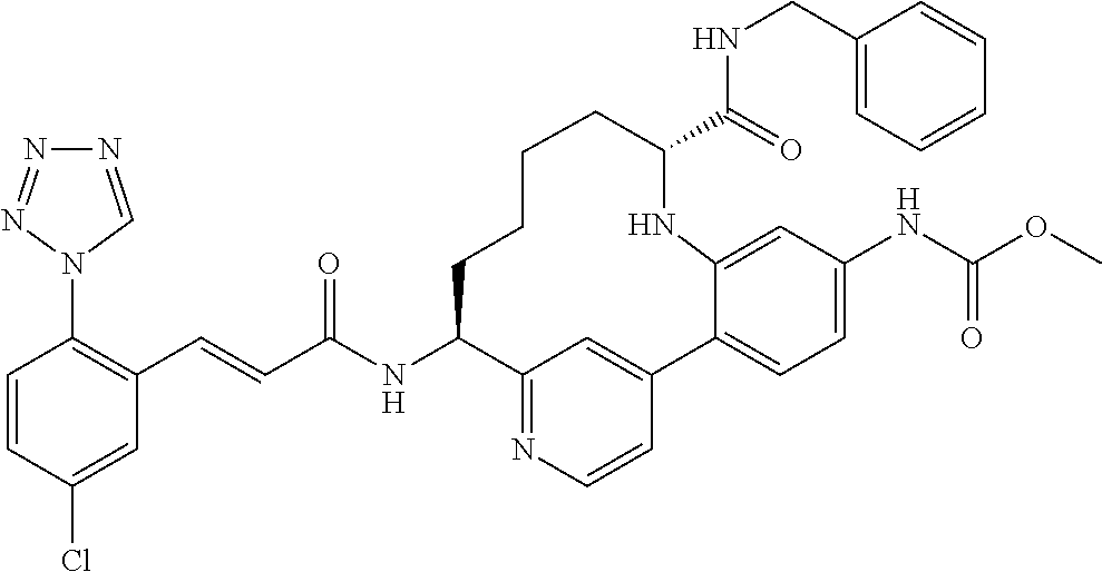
C1=CC(Cl)=CC(C=CC(NC2C3=NC=CC(=C3)C3=CC=C(NC(OC)=O)C=C3NC(C(=O)NCC3=CC=CC=C3)CCCC2)=O)=C1N1C=NN=N1
